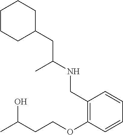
C1C(CC(NCC2=C(OCCC(C)O)C=CC=C2)C)CCCC1
